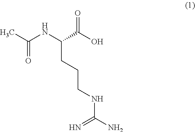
CC(NC(C(=O)O)CCCNC(=N)N)=O
